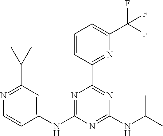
N1=C(NC2=CC(C3CC3)=NC=C2)N=C(NC(C)C)N=C1C1=NC(C(F)(F)F)=CC=C1
